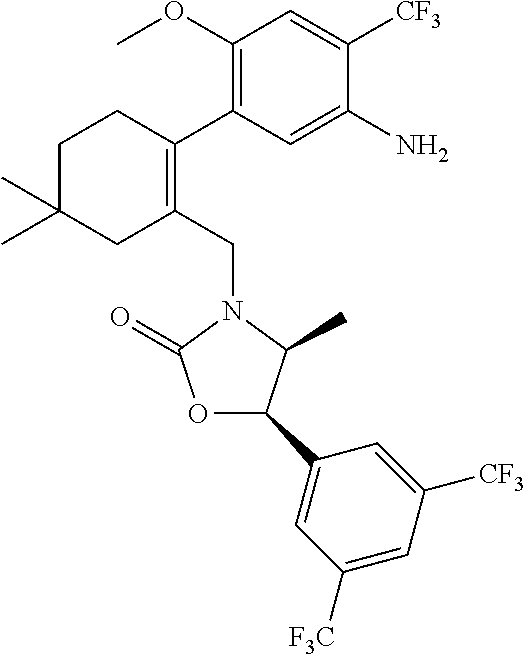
C1C(C)(C)CC(CN2C(=O)OC(C3=CC([F3C])=CC([CF3])=C3)C2C)=C(C2=C(OC)C=C([CF3])C(N)=C2)C1
